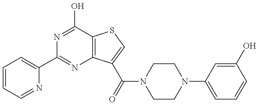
C1(C2=NC3=C(C(O)=N2)SC=C3C(=O)N2CCN(C3=CC=CC(O)=C3)CC2)=CC=CC=N1
